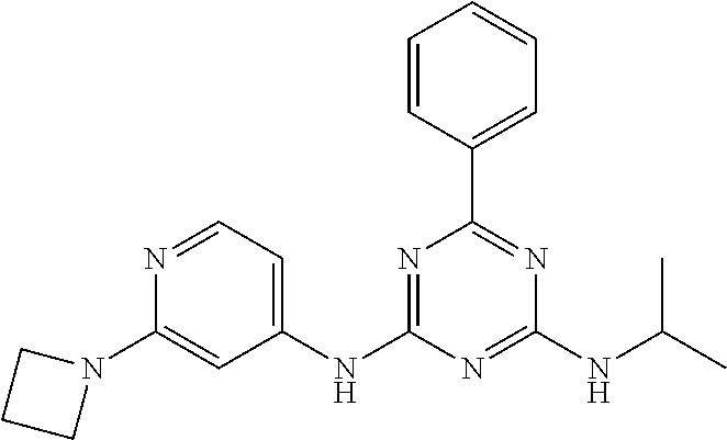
C1=CC(C2=NC(NC(C)C)=NC(NC3=CC=NC(N4CCC4)=C3)=N2)=CC=C1
